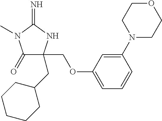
C1(=O)C(CC2CCCCC2)(COC2=CC=CC(N3CCOCC3)=C2)NC(=N)N1C
